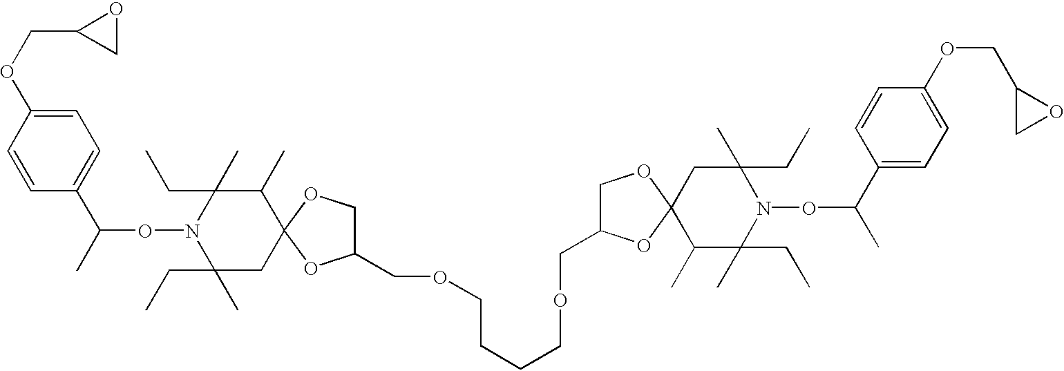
C1=CC(OCC2CO2)=CC=C1C(C)ON1C(C)(CC)CC2(C(C)C1(C)CC)OCC(COCCCCOCC1COC3(O1)C(C)C(C)(CC)N(OC(C)C1=CC=C(OCC4CO4)C=C1)C(C)(CC)C3)O2
